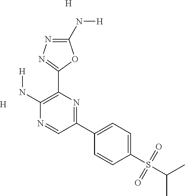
[H].N(C1=C(C2=NN=C(N[H])O2)N=C(C2=CC=C(S(C(C)C)(=O)=O)C=C2)C=N1)[H].[H]
